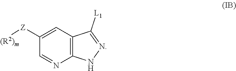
C12=C(C=C([Z][(R2)m])C=N1)C([L1])=NN2
